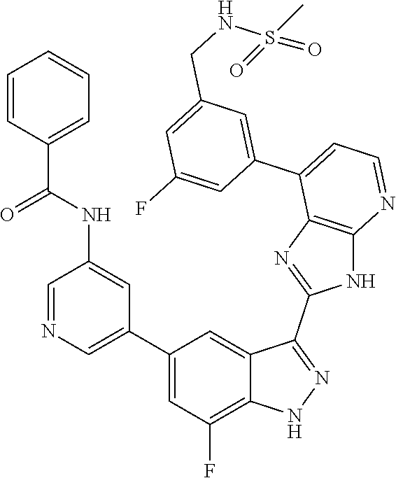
C1=NC=C(C2=CC(F)=C3C(=C2)C(C2=NC4=C(N2)N=CC=C4C2=CC(CNS(=O)(C)=O)=CC(F)=C2)=NN3)C=C1NC(C1=CC=CC=C1)=O
